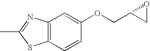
C12=C(N=C(C)S1)C=C(OCC1CO1)C=C2
